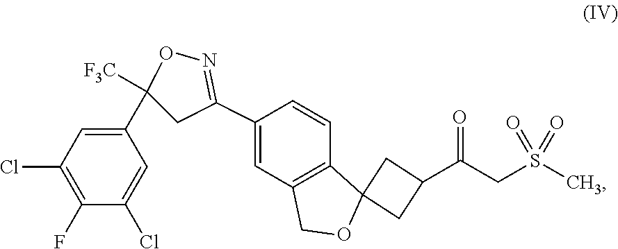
C1(C2([F3C])CC(C3=CC4=C(C=C3)C3(OC4)CC(C(CS(C)(=O)=O)=O)C3)=NO2)=CC(Cl)=C(F)C(Cl)=C1
